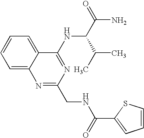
C1=C2C(=CC=C1)C(NC(C(C)C)C(N)=O)=NC(CNC(C1=CC=CS1)=O)=N2
